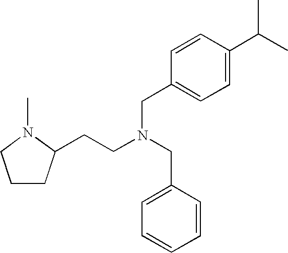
C1CC(CCN(CC2=CC=CC=C2)CC2=CC=C(C(C)C)C=C2)N(C)C1
